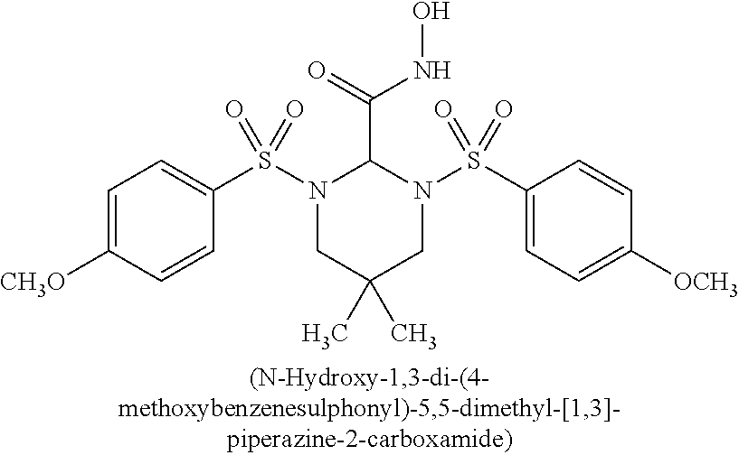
C1=C([CH3O])C=CC(S(N2CC(C)(C)CN(S(C3=CC=C([OCH3])C=C3)(=O)=O)C2C(NO)=O)(=O)=O)=C1
